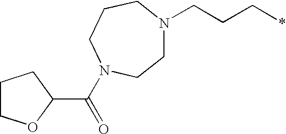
C1N(CCC*)CCCN(C(=O)C2OCCC2)C1
